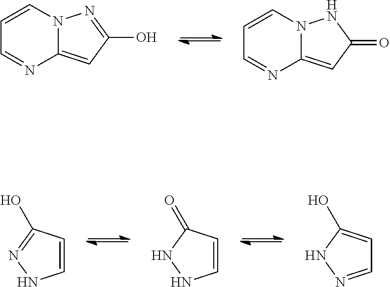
C1=CN2C(=CC(O)=N2)N=C1.C1=CN2C(=CC(=O)N2)N=C1.C1=CC(O)=NN1.C1=CC(=O)NN1.C1=NNC(O)=C1
